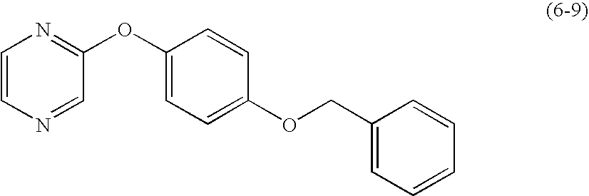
C1=CN=CC(OC2=CC=C(OCC3=CC=CC=C3)C=C2)=N1
